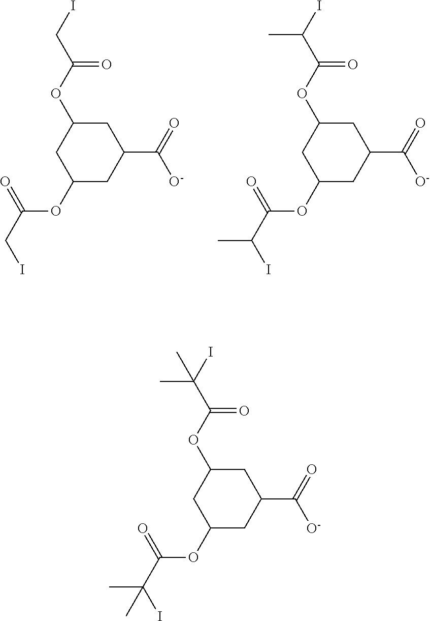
C1C(OC(CI)=O)CC(OC(CI)=O)CC1C(=O)[O-].C1C(OC(C(I)C)=O)CC(OC(C(I)C)=O)CC1C(=O)[O-].C1C(OC(C(I)(C)C)=O)CC(OC(C(I)(C)C)=O)CC1C(=O)[O-]
